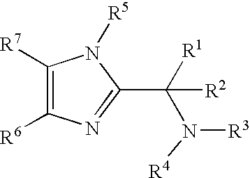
C1([R7])=C([R6])N=C(C([R1])(N([R4])[R3])[R2])N1[R5]
